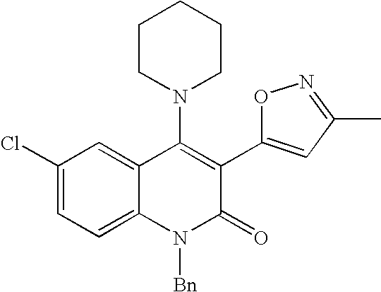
C1(Cl)=CC=C2C(=C1)C(N1CCCCC1)=C(C1=CC(C)=NO1)C(=O)N2[Bn]
